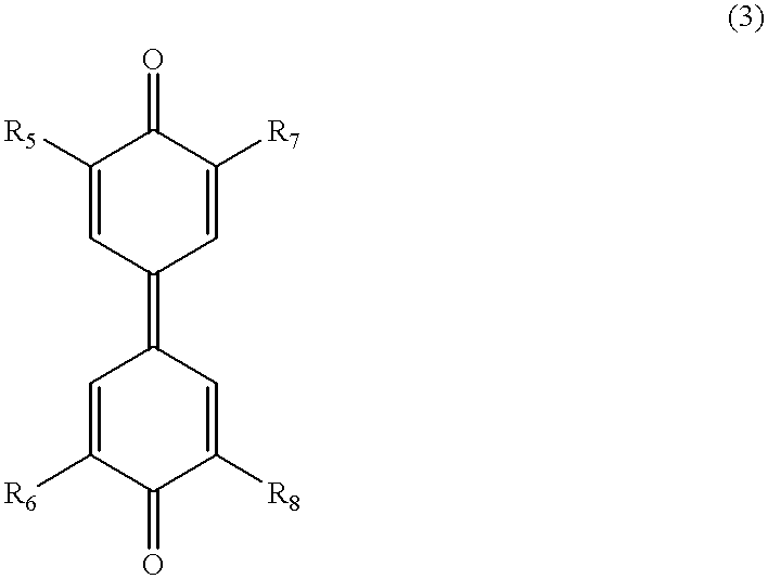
C1([R5])=CC(=C2C=C([R6])C(=O)C([R8])=C2)C=C([R7])C1=O
